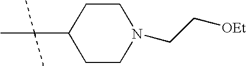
C1CN(CC[OEt])CCC1C(C)(C)C
